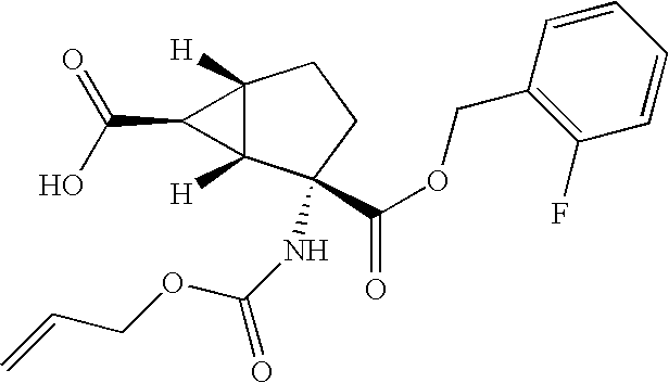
C12([H])C([H])(C(NC(=O)OCC=C)(C(OCC3=C(F)C=CC=C3)=O)CC1)C2C(O)=O
